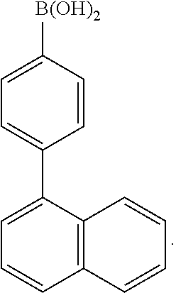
C12=C(C(C3=CC=C([B(OH)2])C=C3)=CC=C1)C=CC=C2
